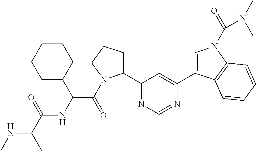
N(C(C)C(=O)NC(C(=O)N1C(C2=NC=NC(C3=CN(C(=O)N(C)C)C4=C3C=CC=C4)=C2)CCC1)C1CCCCC1)C
